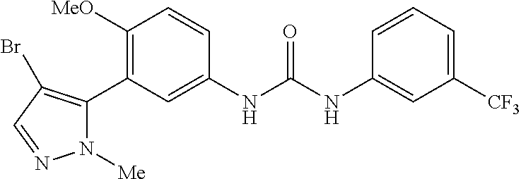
C1([MeO])=C(C2=C(Br)C=NN2[Me])C=C(NC(NC2=CC([CF3])=CC=C2)=O)C=C1
